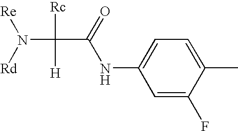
C1=C(NC(C([Rc])([H])N([Rd])[Re])=O)C=C(F)C(C)=C1
